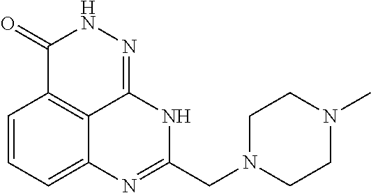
C1=CC=C2C3=C1C(=O)NN=C3NC(CN1CCN(C)CC1)=N2
